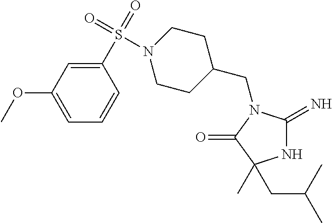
N1C(=N)N(CC2CCN(S(C3=CC(OC)=CC=C3)(=O)=O)CC2)C(=O)C1(CC(C)C)C
